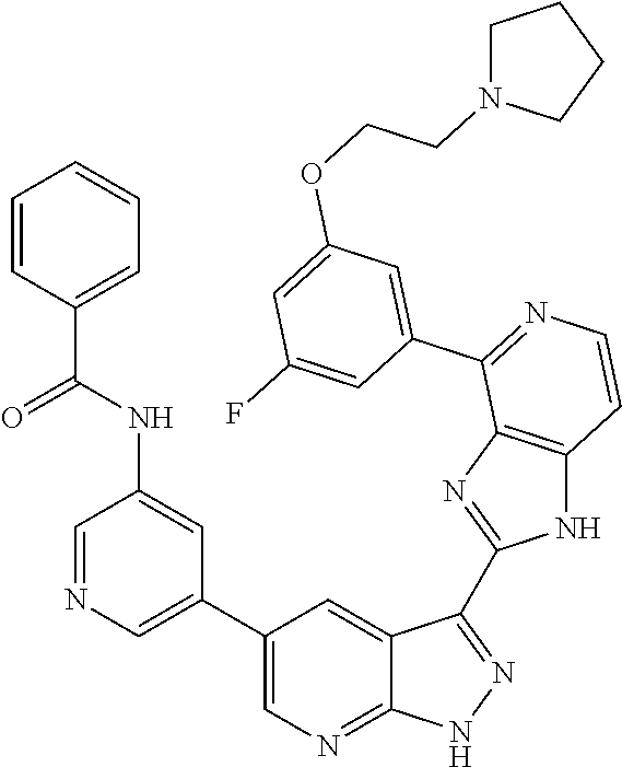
C1=NC=C(C2=CN=C3C(=C2)C(C2=NC4=C(N2)C=CN=C4C2=CC(OCCN4CCCC4)=CC(F)=C2)=NN3)C=C1NC(C1=CC=CC=C1)=O
